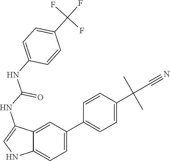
C12=CC=C(C3=CC=C(C(C#N)(C)C)C=C3)C=C1C(NC(NC1=CC=C(C(F)(F)F)C=C1)=O)=CN2
